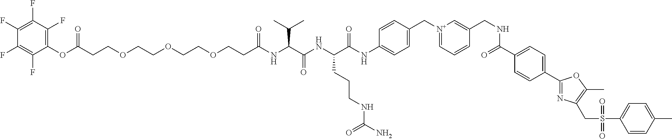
C(CCOCCOCCOCCC(NC(C(NC(C(NC1=CC=C(C[N+]2=CC=CC(CNC(C3=CC=C(C4=NC(CS(C5=CC=C(C)C=C5)(=O)=O)=C(C)O4)C=C3)=O)=C2)C=C1)=O)CCCNC(N)=O)=O)C(C)C)=O)(OC1=C(F)C(F)=C(F)C(F)=C1F)=O
